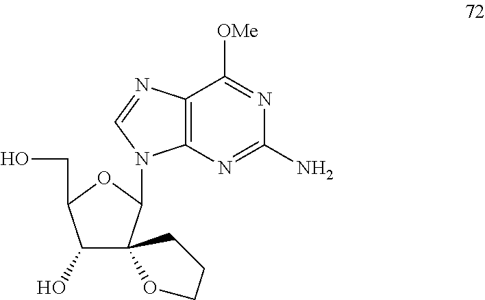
C12=C(N=C(N)N=C1[OMe])N(C1C3(C(O)C(CO)O1)OCCC3)C=N2
